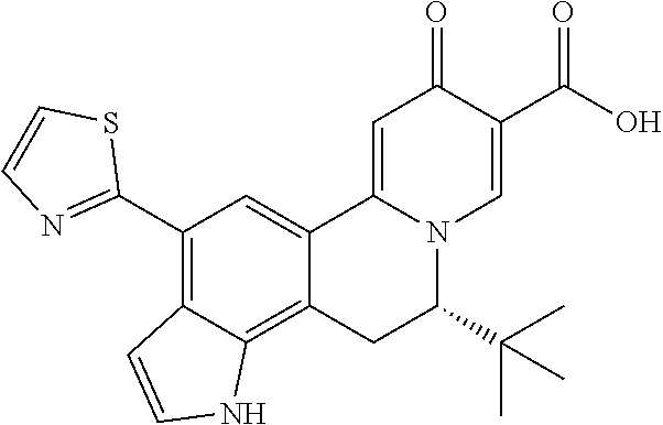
C12=CC(C3=NC=CS3)=C3C(=C1CC(C(C)(C)C)N1C2=CC(=O)C(C(O)=O)=C1)NC=C3
